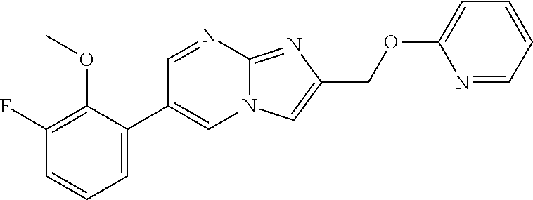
C1=C(C2=CN3C(=NC(COC4=CC=CC=N4)=C3)N=C2)C(OC)=C(F)C=C1
